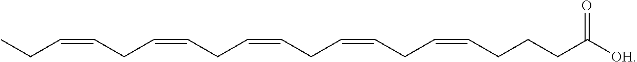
C(CC([OH])=O)CC=CCC=CCC=CCC=CCC=CCC
